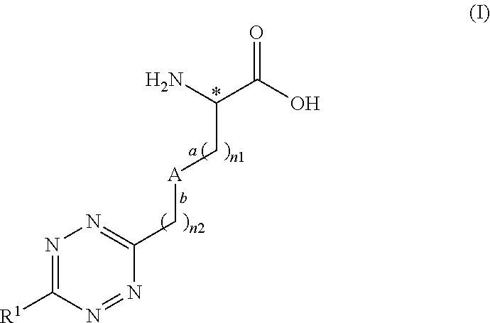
N1=C([R1])N=NC(C[A]CC(C(O)=O)N)=N1
